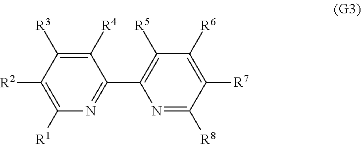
C1([R3])=C([R4])C(C2=C([R5])C([R6])=C([R7])C([R8])=N2)=NC([R1])=C1[R2]
